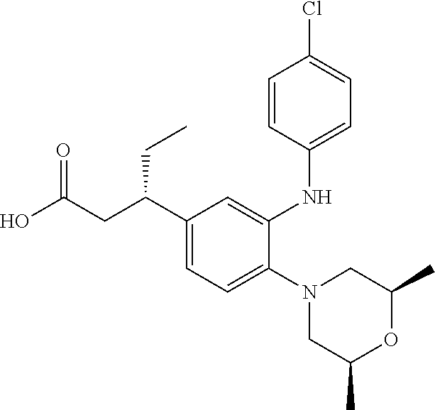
N1(C2=CC=C(C(CC(O)=O)CC)C=C2NC2=CC=C(Cl)C=C2)CC(C)OC(C)C1
